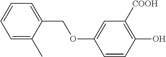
C1=C(C)C(COC2=CC([COOH])=C(O)C=C2)=CC=C1
